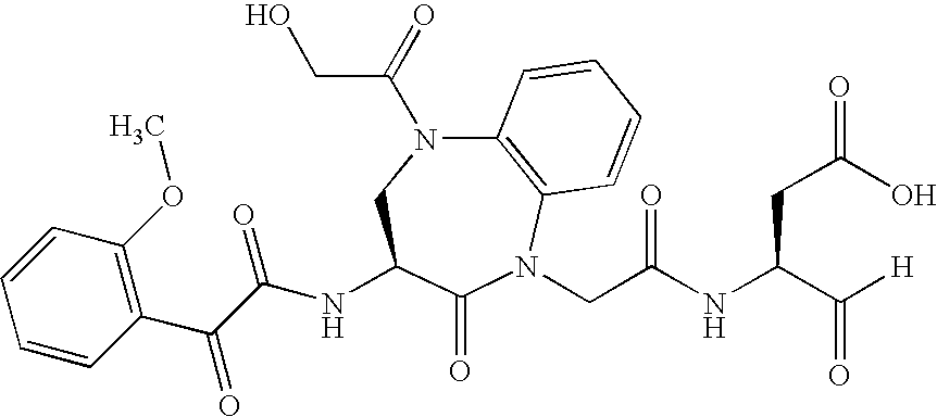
C12=C(N(CC(NC(C([H])=O)CC(=O)O)=O)C(=O)C(NC(C(C3=C(OC)C=CC=C3)=O)=O)CN1C(=O)CO)C=CC=C2
